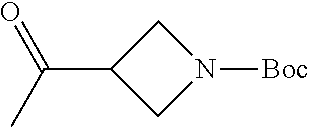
C(C1CN([Boc])C1)(=O)C
